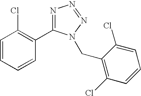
C1=CC=CC(C2=NN=NN2CC2=C(Cl)C=CC=C2Cl)=C1Cl
